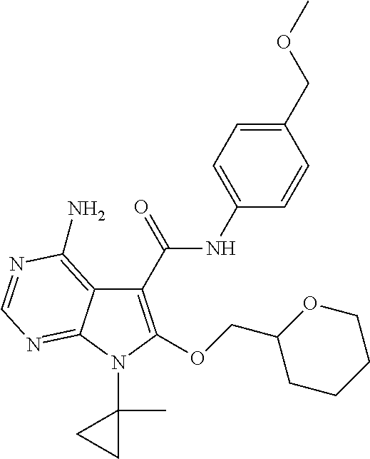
C1(C(=O)NC2=CC=C(COC)C=C2)=C(OCC2CCCCO2)N(C2(C)CC2)C2=NC=NC(N)=C12
